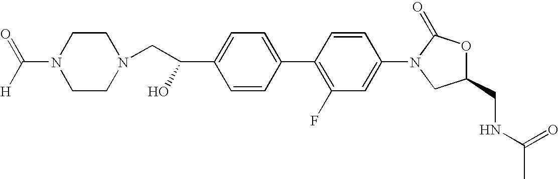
C1(C(CN2CCN(C(=O)[H])CC2)O)=CC=C(C2=C(F)C=C(N3CC(CNC(=O)C)OC3=O)C=C2)C=C1
